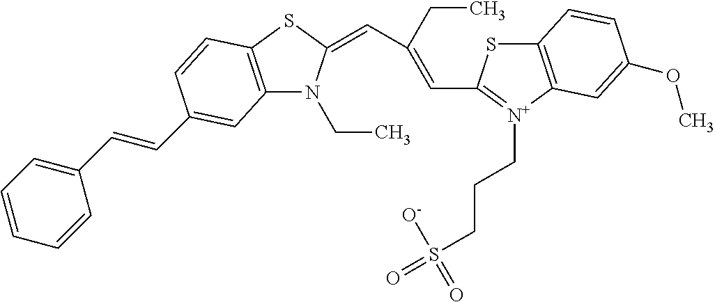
C12=C(SC(=CC(=CC3=[N+](CCCS(=O)([O-])=O)C4=C(S3)C=CC(OC)=C4)CC)N1CC)C=CC(C=CC1=CC=CC=C1)=C2
